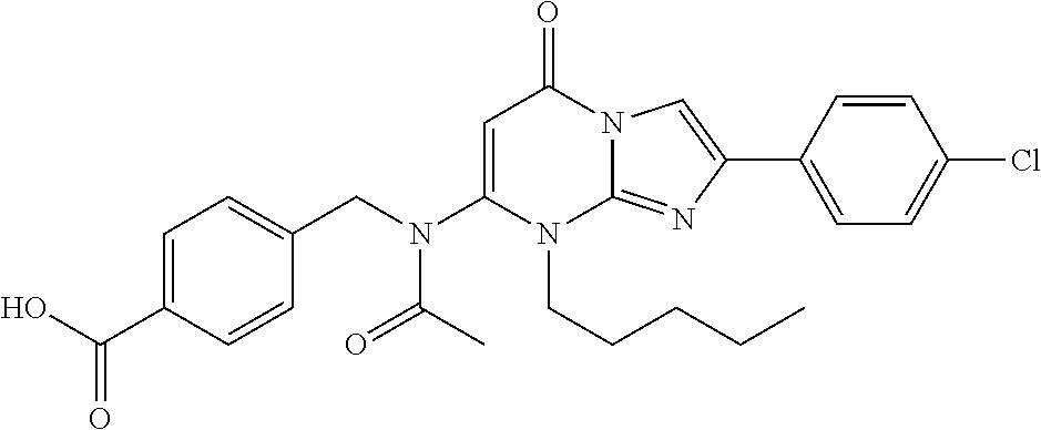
N(C1=CC(=O)N2C(=NC(C3=CC=C(Cl)C=C3)=C2)N1CCCCC)(CC1=CC=C(C(O)=O)C=C1)C(=O)C
